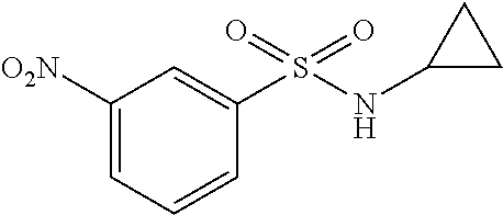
C1([O2N])=CC=CC(S(NC2CC2)(=O)=O)=C1
